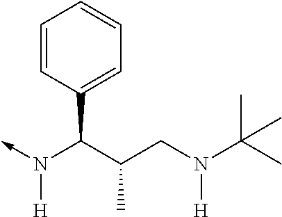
C(C)(CN([H])C(C)(C)C)C(N(->C)[H])C1=CC=CC=C1
